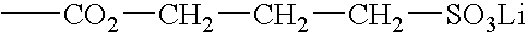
C[CO2]CCC[SO3Li]
